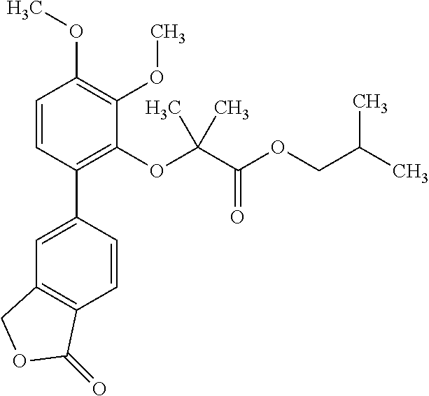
C1=C(C2=C(OC(C(OCC(C)C)=O)(C)C)C(OC)=C(OC)C=C2)C=CC2=C1COC2=O
